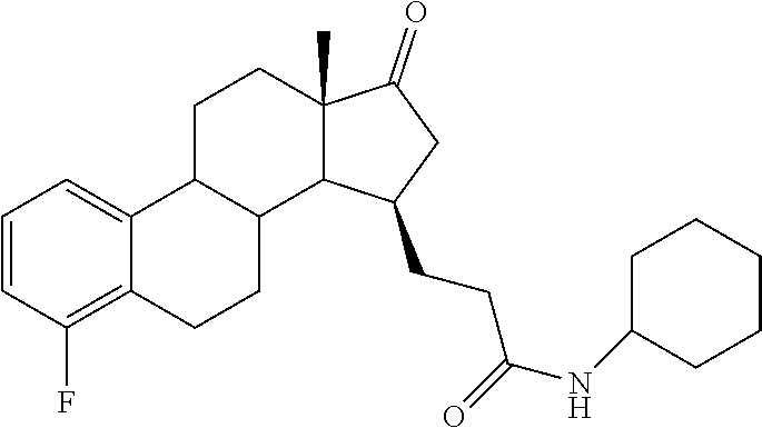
C1=CC(F)=C2C(=C1)C1C(CC2)C2C(C)(CC1)C(=O)CC2CCC(NC1CCCCC1)=O
